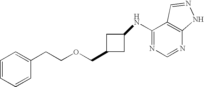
C1=CC=CC(CCOCC2CC(NC3=NC=NC4=C3C=NN4)C2)=C1
